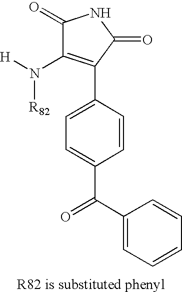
C1(=O)C(N([H])[R82])=C(C2=CC=C(C(C3=CC=CC=C3)=O)C=C2)C(=O)N1
